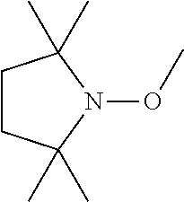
C1CC(C)(C)N(OC)C1(C)C
